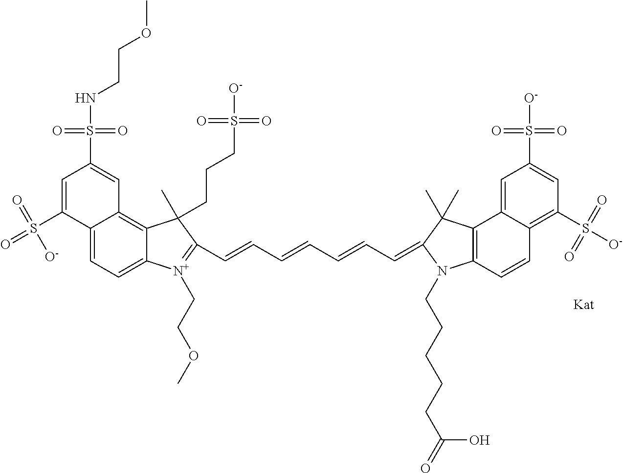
C1=C(S(=O)(=O)[O-])C2=CC=C3C(=C2C=C1S(NCCOC)(=O)=O)C(C)(CCCS(=O)(=O)[O-])C(C=CC=CC=CC=C1C(C)(C)C2=C(C=CC4=C(S([O-])(=O)=O)C=C(S([O-])(=O)=O)C=C24)N1CCCCCC(=O)O)=[N+]3CCOC
